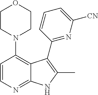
C1=CN=C2C(=C1N1CCOCC1)C(C1=NC([CN])=CC=C1)=C(C)N2
